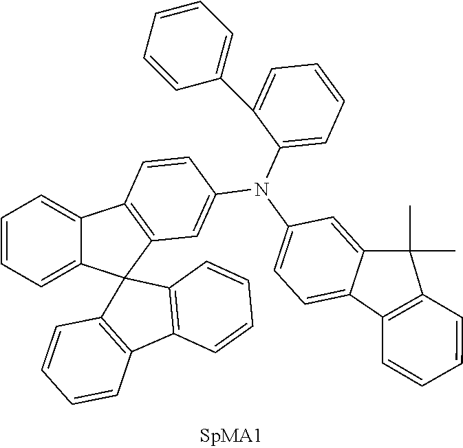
C1=CC=C2C(=C1)C1=C(C=C(N(C3=CC=CC=C3C3=CC=CC=C3)C3=CC=C4C(=C3)C(C)(C)C3=C4C=CC=C3)C=C1)C21C2=C(C=CC=C2)C2=C1C=CC=C2
